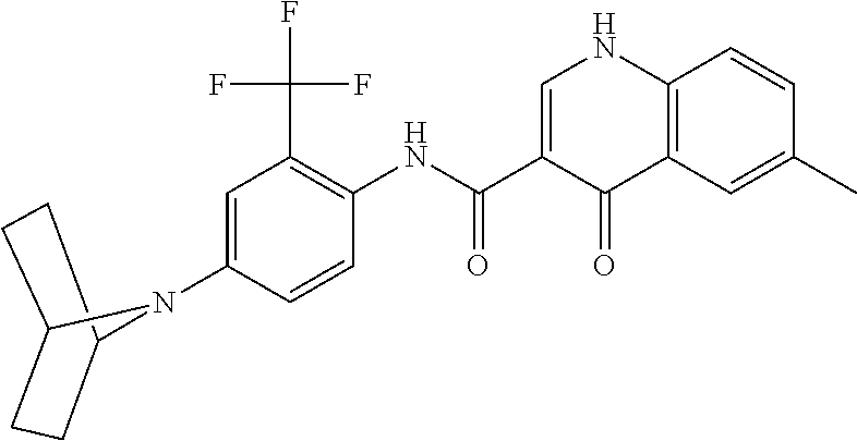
C1=C(C(NC2=C(C(F)(F)F)C=C(N3C4CCC3CC4)C=C2)=O)C(=O)C2=C(N1)C=CC(C)=C2
